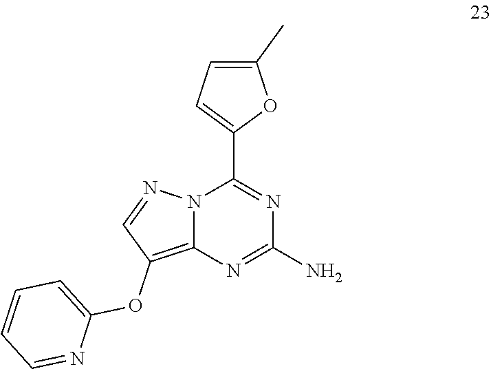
C1(N)=NC2=C(OC3=CC=CC=N3)C=NN2C(C2=CC=C(C)O2)=N1
